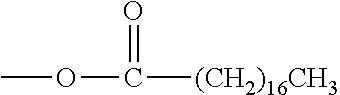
COC(=O)[(CH2)16CH3]
